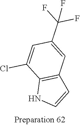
N1C=CC2=C1C(Cl)=CC(C(F)(F)F)=C2
